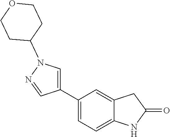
C1(C2=CN(C3CCOCC3)N=C2)=CC=C2C(=C1)CC(=O)N2
